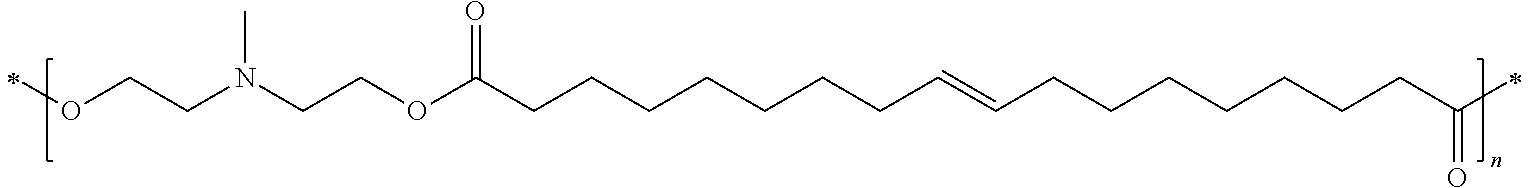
O(CCN(CCOC(CCCCCCCC=CCCCCCCCC(=O)C)=O)C)C
